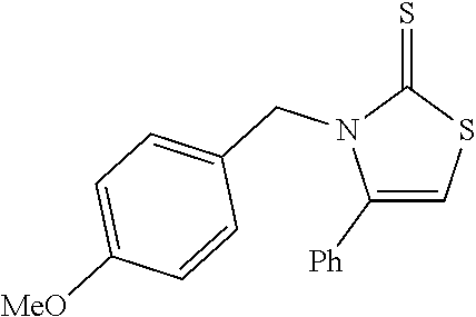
C1([Ph])=CSC(=S)N1CC1=CC=C([MeO])C=C1
